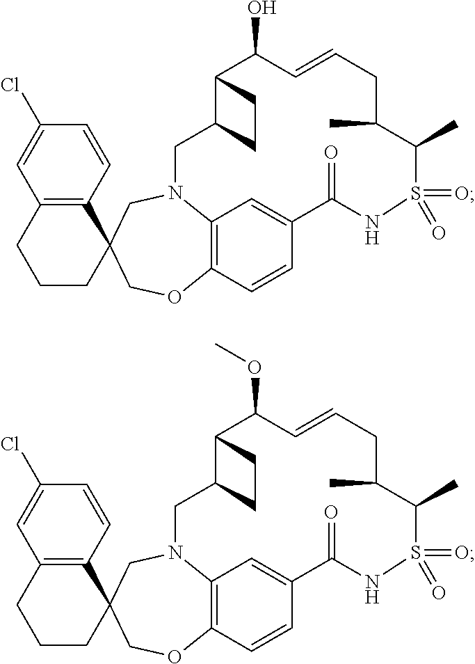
C1=CC2=C(C=C1Cl)CCCC21COC2=C3N(C1)CC1CCC1C(O)C=CCC(C)C(C)S(=O)(=O)NC(=O)C(=C3)C=C2.C1=CC2=C(C=C1Cl)CCCC21COC2=C3N(C1)CC1CCC1C(OC)C=CCC(C)C(C)S(=O)(=O)NC(=O)C(=C3)C=C2
